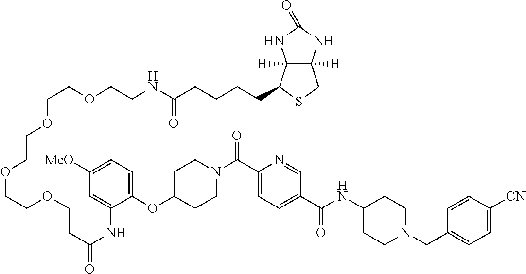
C1CN(C(C2=CC=C(C(=O)NC3CCN(CC4=CC=C([CN])C=C4)CC3)C=N2)=O)CCC1OC1=CC=C([MeO])C=C1NC(=O)CCOCCOCCOCCOCCNC(CCCCC1C2([H])C([H])(CS1)NC(=O)N2)=O
